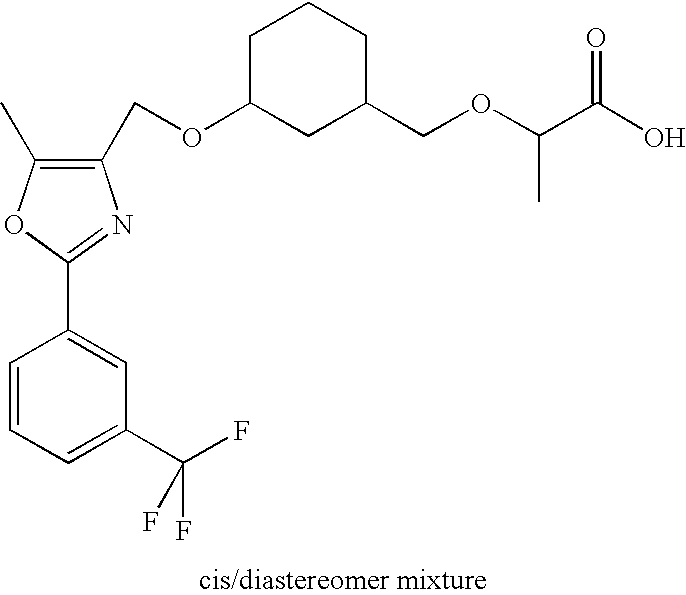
C1=C(C(F)(F)F)C=C(C2=NC(COC3CC(COC(C(O)=O)C)CCC3)=C(C)O2)C=C1
